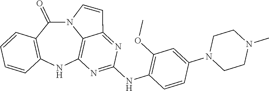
N12C(=O)C3=C(NC4=C1C(=NC(NC1=C(OC)C=C(N5CCN(C)CC5)C=C1)=N4)C=C2)C=CC=C3
